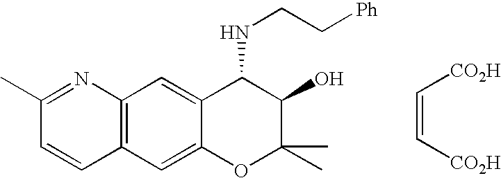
C1(C)=NC2=C(C=C1)C=C1C(=C2)C(NCC[Ph])C(O)C(C)(C)O1.[CO2H]C=C[CO2H]
